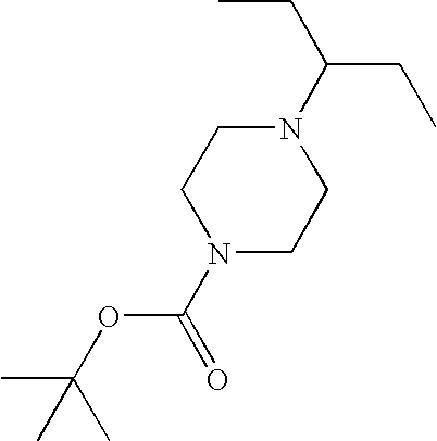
N1(C(CC)CC)CCN(C(=O)OC(C)(C)C)CC1
